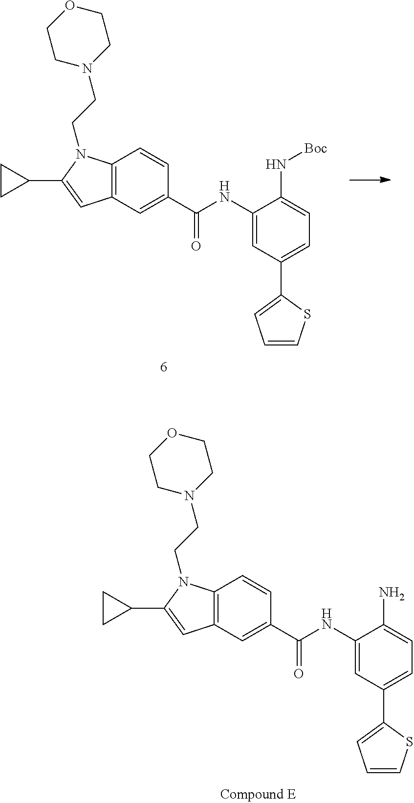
C1(NC(C2=CC3=C(C=C2)N(CCN2CCOCC2)C(C2CC2)=C3)=O)=CC(C2=CC=CS2)=CC=C1N.C12=C(C=C(C(NC3=CC(C4=CC=CS4)=CC=C3N[Boc])=O)C=C1)C=C(C1CC1)N2CCN1CCOCC1
